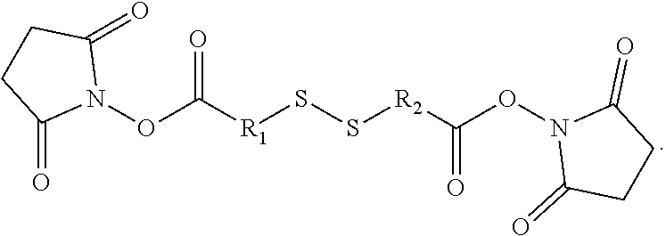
N1(OC([R1]SS[R2]C(ON2C(=O)CCC2=O)=O)=O)C(=O)CCC1=O
